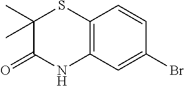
C12=C(C=C(Br)C=C1)NC(=O)C(C)(C)S2
